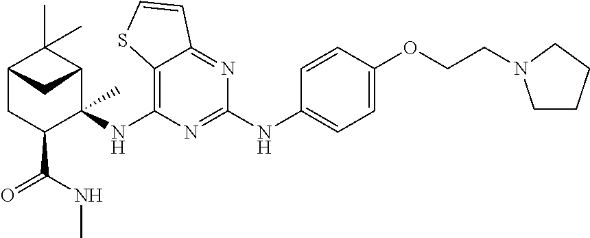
C12=C(NC3(C)C4C(C)(C)C(CC3C(NC)=O)C4)N=C(NC3=CC=C(OCCN4CCCC4)C=C3)N=C1C=CS2
